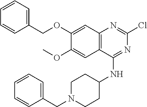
C12=C(C(NC3CCN(CC4=CC=CC=C4)CC3)=NC(Cl)=N1)C=C(OC)C(OCC1=CC=CC=C1)=C2
